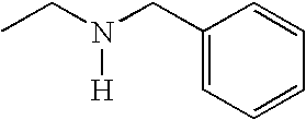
CCN(CC1=CC=CC=C1)[H]
